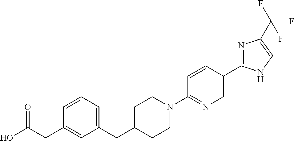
C(C1CCN(C2=NC=C(C3=NC(C(F)(F)F)=CN3)C=C2)CC1)C1=CC=CC(CC(O)=O)=C1
